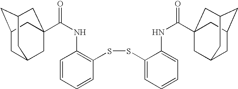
C1=CC=CC(SSC2=CC=CC=C2NC(=O)C23CC4CC(CC(C2)C4)C3)=C1NC(=O)C12CC3CC(CC(C1)C3)C2
